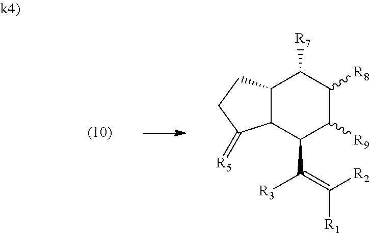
C12C(CCC1=[R5])C([R7])C([R8])C([R9])C2C([R3])=C([R1])[R2]
